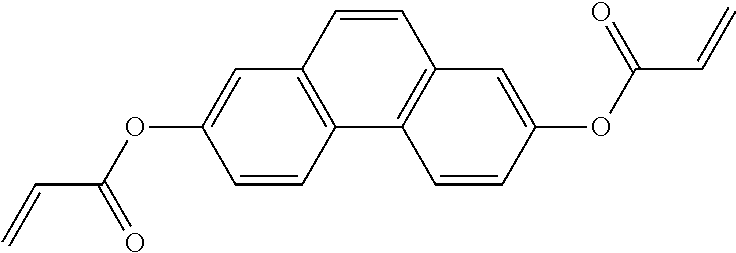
C12=C(C=C(OC(C=C)=O)C=C1)C=CC1=C2C=CC(OC(C=C)=O)=C1
